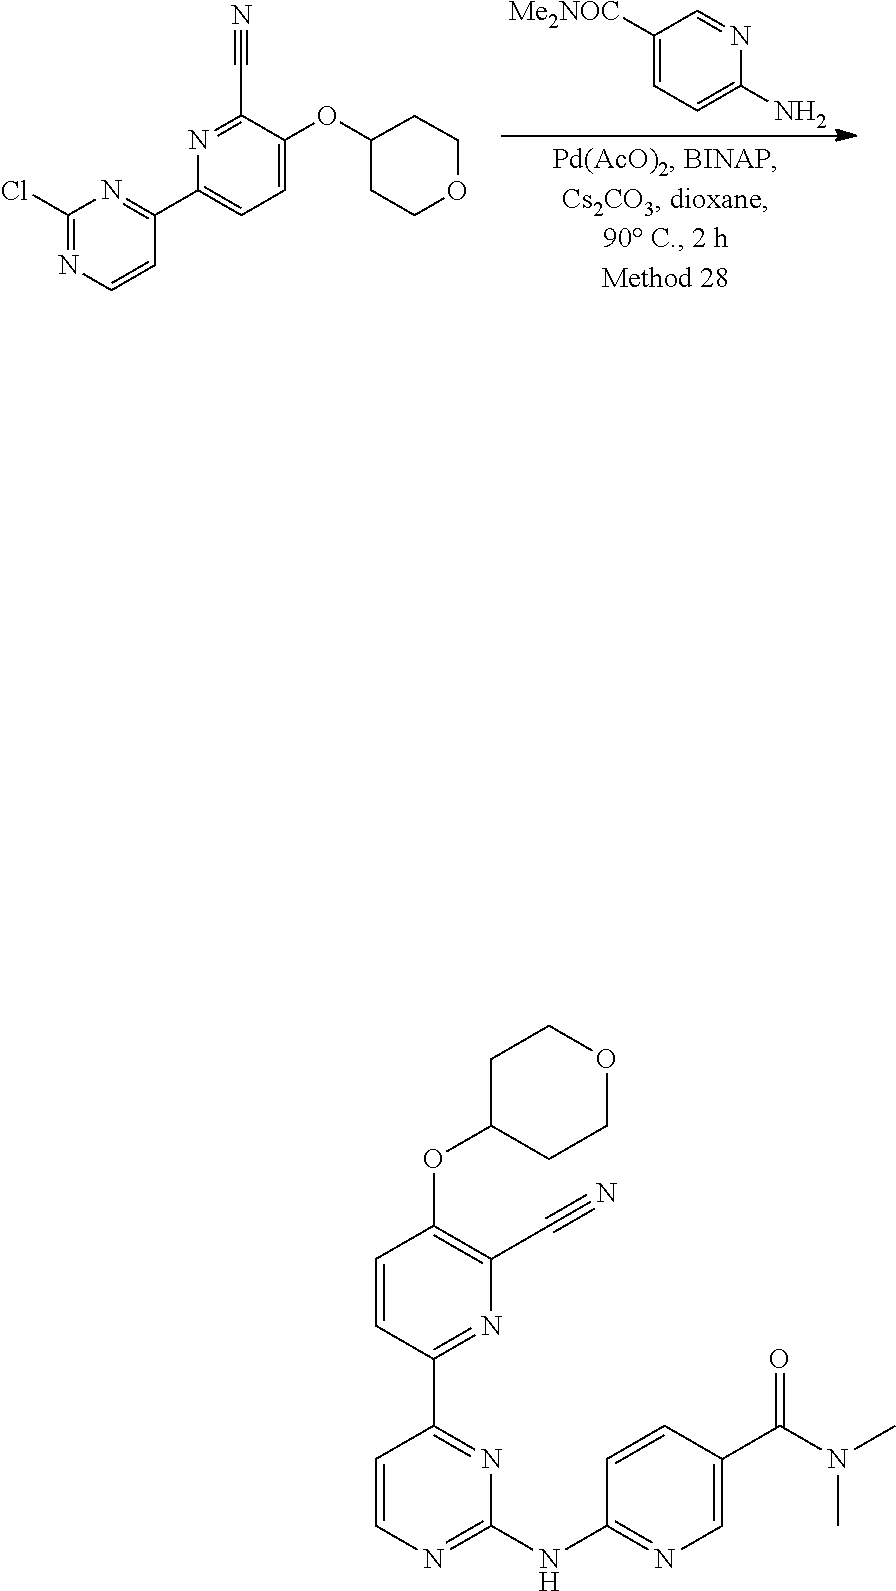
C1([Me2NOC])=CC=C(N)N=C1.C1(Cl)=NC=CC(C2=CC=C(OC3CCOCC3)C(C#N)=N2)=N1.C1=CC(C2=NC(NC3=NC=C(C(=O)N(C)C)C=C3)=NC=C2)=NC(C#N)=C1OC1CCOCC1
